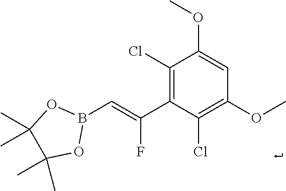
C1(Cl)=C(C(=CB2OC(C)(C)C(C)(C)O2)F)C(Cl)=C(OC)C=C1OC
